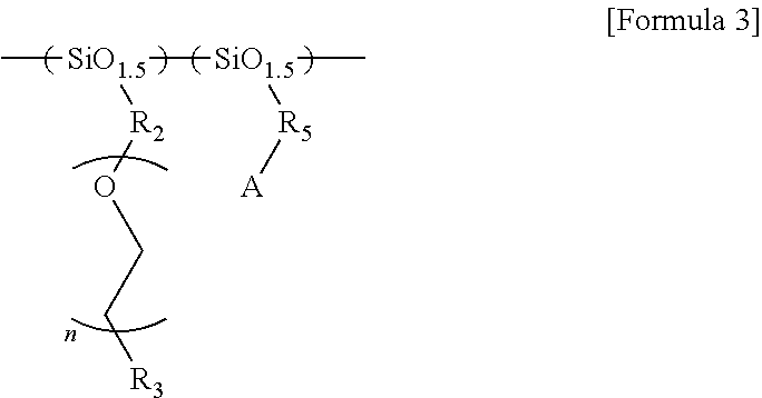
C[SiO1.5]([SiO1.5](C)[R5][A])[R2]OCC[R3]
